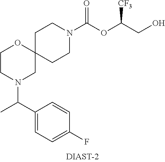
C1CN(C(OC(CO)[CF3])=O)CCC12OCCN(C(C1=CC=C(F)C=C1)C)C2
